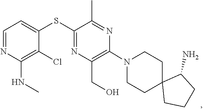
C1CN(C2=C(CO)N=C(SC3=CC=NC(NC)=C3Cl)C(C)=N2)CCC12CCCC2N
